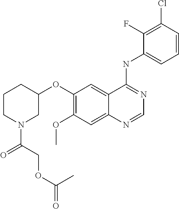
C1(OC2=C(OC)C=C3C(=C2)C(NC2=CC=CC(Cl)=C2F)=NC=N3)CCCN(C(=O)COC(C)=O)C1
